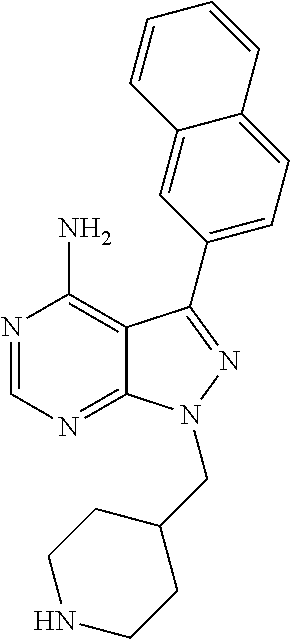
N1=CN=C2C(=C1N)C(C1=CC=C3C(=C1)C=CC=C3)=NN2CC1CCNCC1
